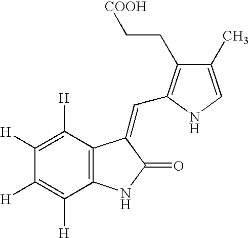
C1([H])=C([H])C2=C(C([H])=C1[H])NC(=O)C2=CC1=C(CC[COOH])C(C)=CN1
